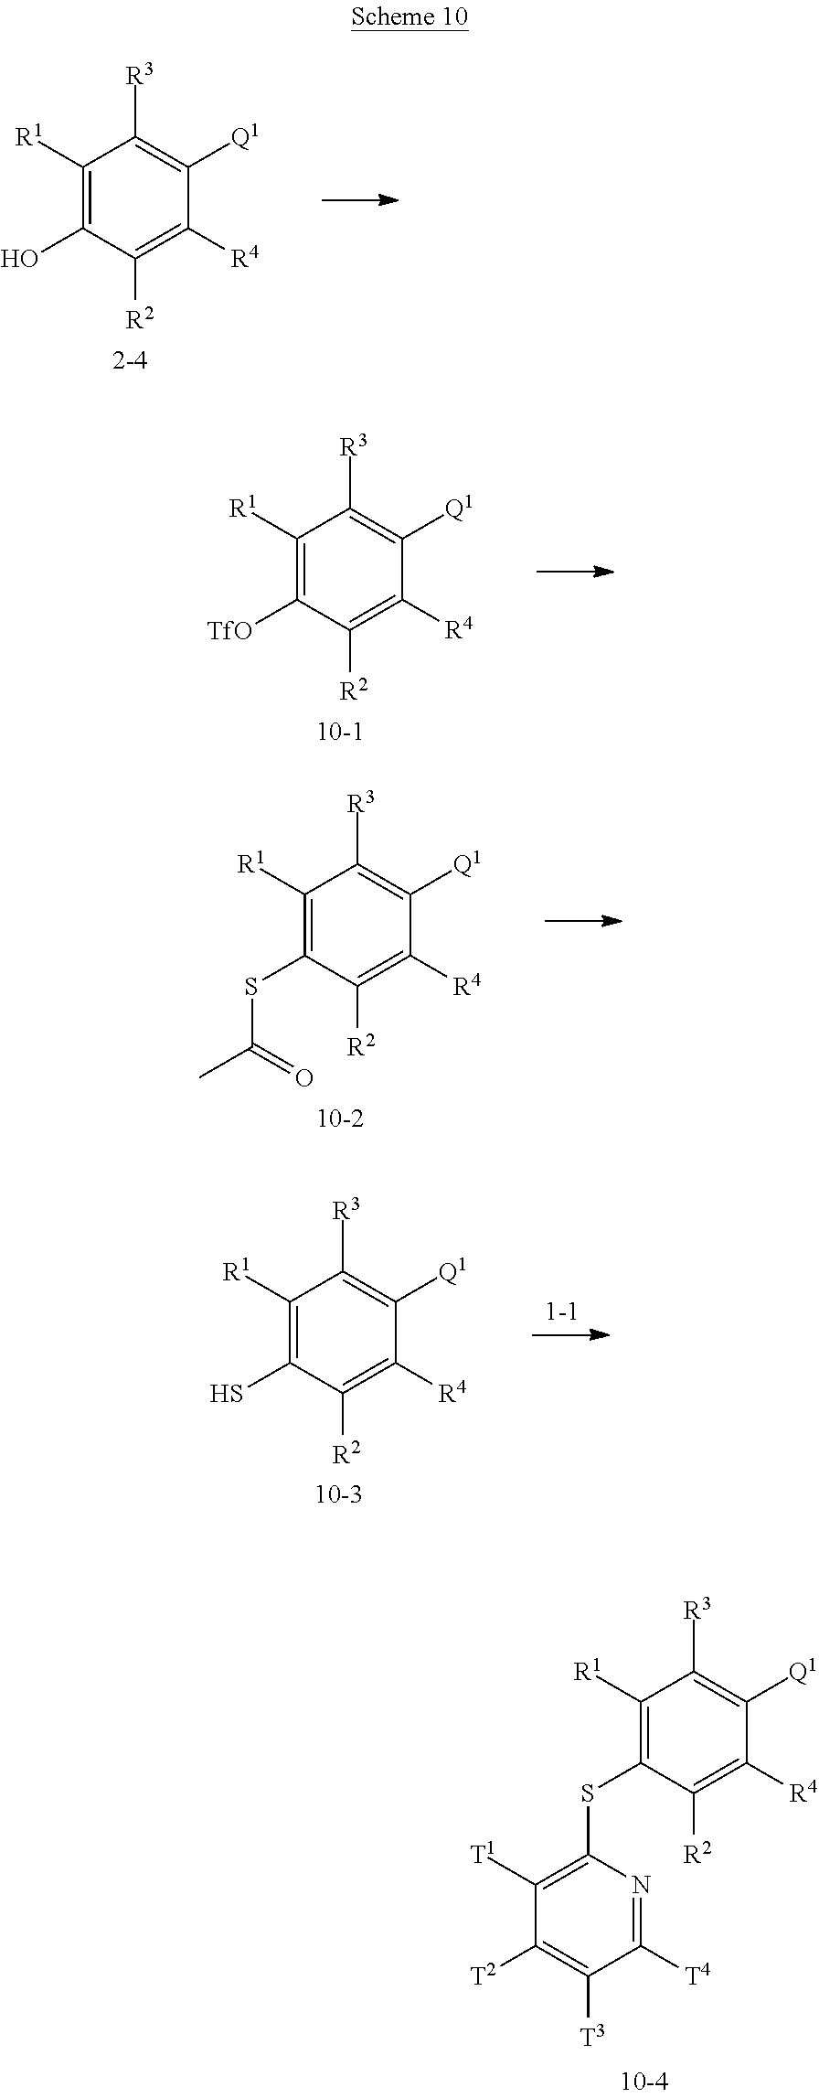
C1([R1])=C(SC2=C([T1])C([T2])=C([T3])C([T4])=N2)C([R2])=C([R4])C([Q1])=C1[R3].C1([R1])=C(O)C([R2])=C([R4])C([Q1])=C1[R3].C1([R1])=C([TfO])C([R2])=C([R4])C([Q1])=C1[R3].C1([R1])=C(SC(C)=O)C([R2])=C([R4])C([Q1])=C1[R3].C1([R1])=C(S)C([R2])=C([R4])C([Q1])=C1[R3]
